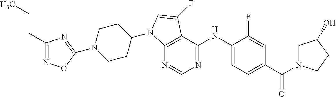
C1(CCC)=NOC(N2CCC(N3C4=C(C(NC5=CC=C(C(N6CC(O)CC6)=O)C=C5F)=NC=N4)C(F)=C3)CC2)=N1
